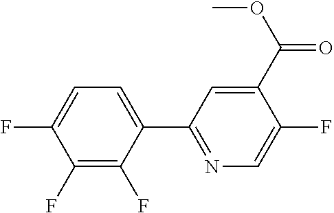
C1(F)=C(F)C(C2=NC=C(F)C(C(OC)=O)=C2)=CC=C1F
